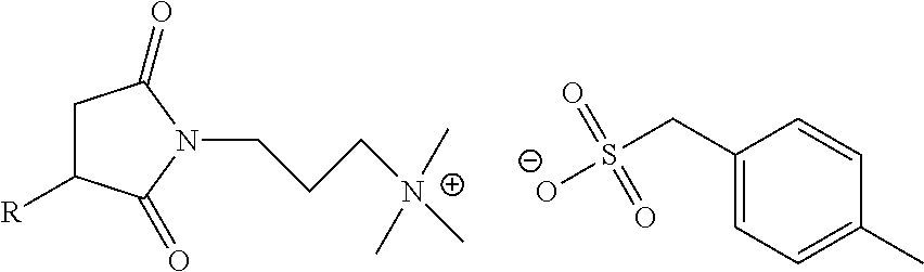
C1C([R])C(=O)N(CCC[N+](C)(C)C)C1=O.C1(CS([O-])(=O)=O)=CC=C(C)C=C1
